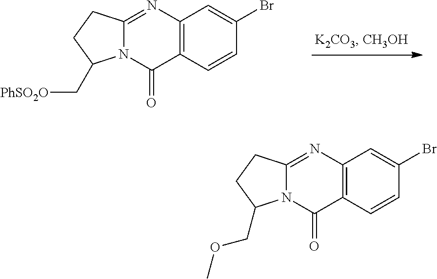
C12=C(C=CC(Br)=C1)C(=O)N1C(=N2)CCC1COC.C12=C(C=CC(Br)=C1)C(=O)N1C(=N2)CCC1C[PhSO2O]
